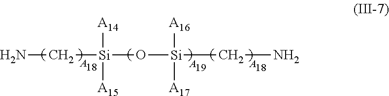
[A].[A].[A].NC[Si](O[Si](CN)([A16])[A17])([A14])[A15]
